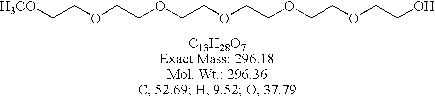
[H3CO]CCOCCOCCOCCOCCOCCO
